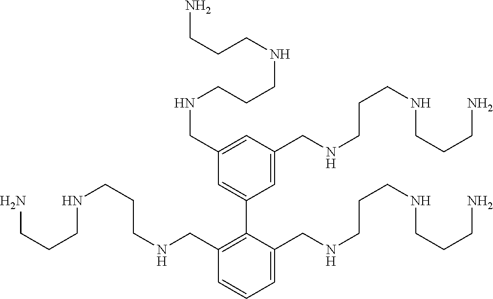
C1=C(CNCCCNCCCN)C=C(CNCCCNCCCN)C=C1C1=C(CNCCCNCCCN)C=CC=C1CNCCCNCCCN
